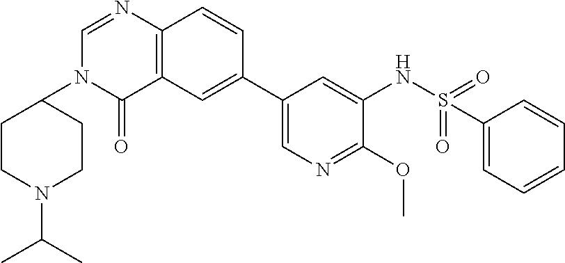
C1(C2=CC3=C(C=C2)N=CN(C2CCN(C(C)C)CC2)C3=O)=CN=C(OC)C(NS(=O)(=O)C2=CC=CC=C2)=C1
